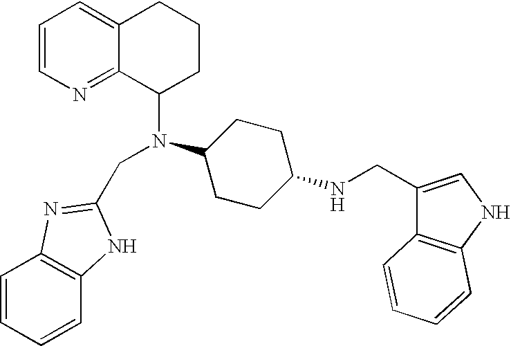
C1=CN=C2C(=C1)CCCC2N(CC1=NC2=C(C=CC=C2)N1)C1CCC(NCC2=CNC3=C2C=CC=C3)CC1
